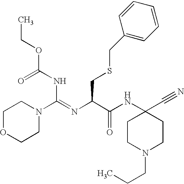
C(NC(=O)OCC)(=NC(C(NC1(C#N)CCN(CCC)CC1)=O)CSCC1=CC=CC=C1)N1CCOCC1
